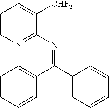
C1=CN=C(N=C(C2=CC=CC=C2)C2=CC=CC=C2)C([CHF2])=C1
